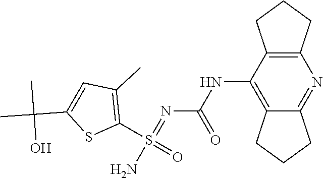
C12=C(NC(=O)N=S(N)(=O)C3=C(C)C=C(C(C)(C)O)S3)C3=C(N=C1CCC2)CCC3
